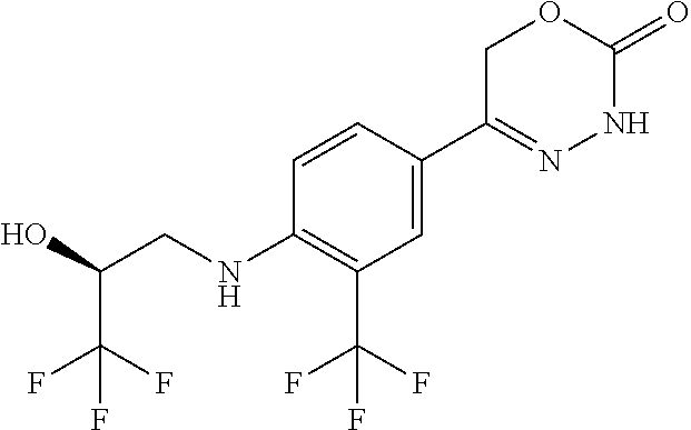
C1(C(F)(F)F)=C(NCC(C(F)(F)F)O)C=CC(C2=NNC(=O)OC2)=C1
